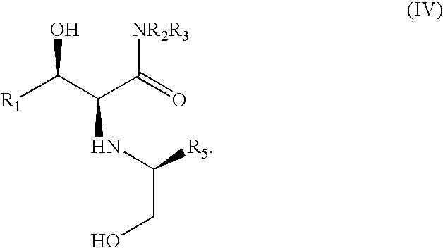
C(C(C(=O)[NR2R3])NC([R5])CO)([R1])O
